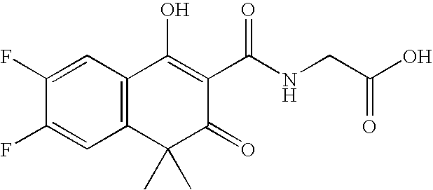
C12=C(C=C(F)C(F)=C1)C(O)=C(C(NCC(O)=O)=O)C(=O)C2(C)C
